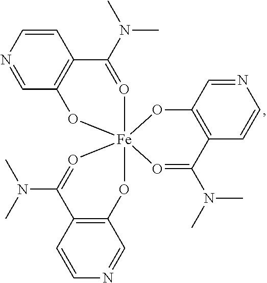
C12=C(C(N(C)C)=O[Fe]34(O1)(OC1=C(C=CN=C1)C(N(C)C)=O3)OC1=C(C=CN=C1)C(N(C)C)=O4)C=CN=C2
